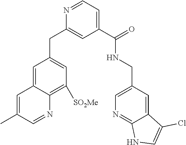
C1=NC2=C([SO2Me])C=C(CC3=CC(C(=O)NCC4=CN=C5C(=C4)C(Cl)=CN5)=CC=N3)C=C2C=C1C
